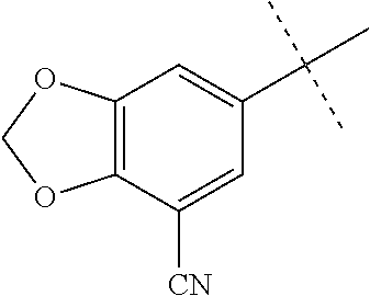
C12=C(C([CN])=CC(C(C)(C)C)=C1)OCO2
